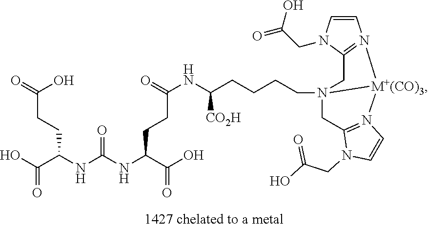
C(NC(NC(C(O)=O)CCC(NC(CCCCN12CC3=N([M+(CO)3]1N1=C(C2)N(CC(=O)O)C=C1)C=CN3CC(O)=O)[CO2H])=O)=O)(C(O)=O)CCC(=O)O
